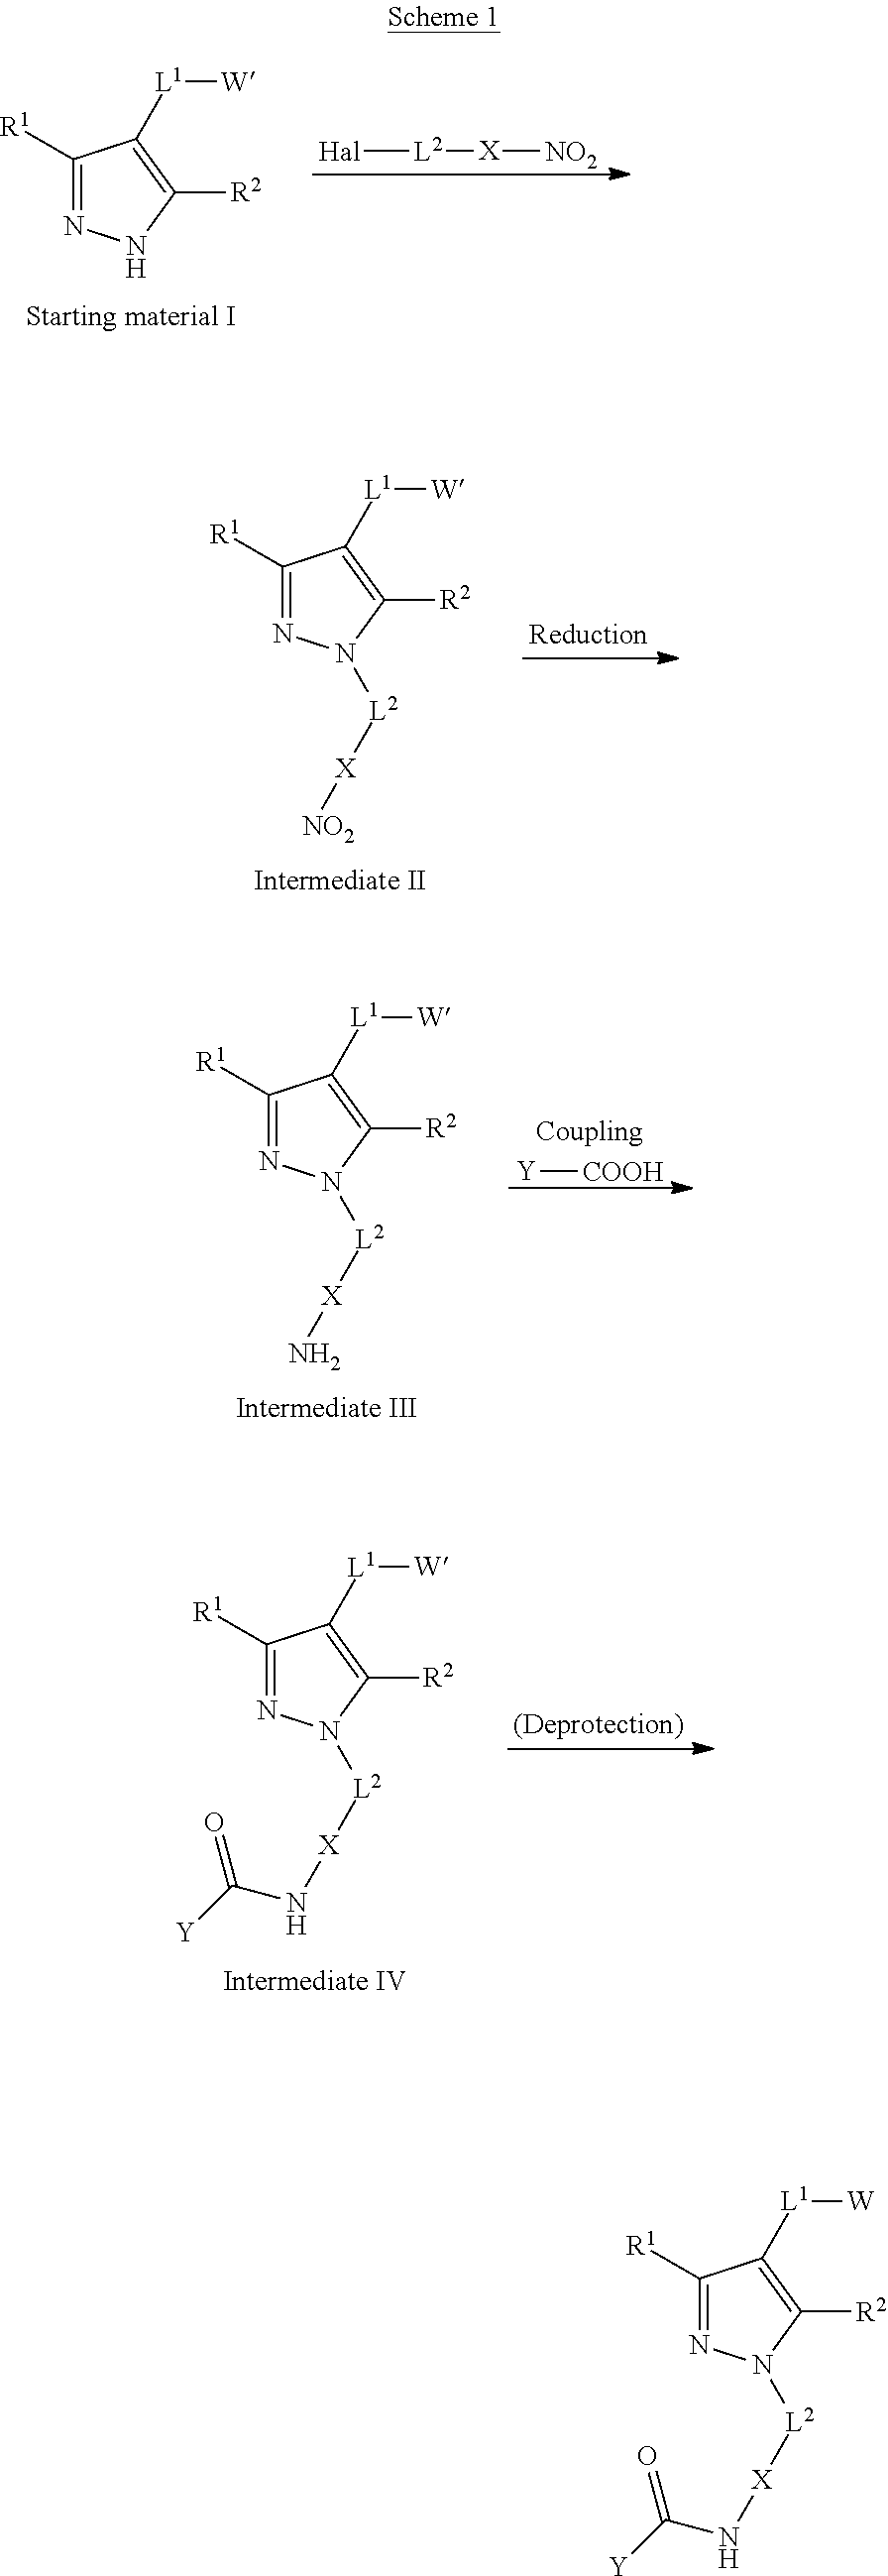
[Hal][L2][X][NO2].C1([R1])=NNC([R2])=C1[L1][W].C1([R1])=NN([L2][X][NO2])C([R2])=C1[L1][W].[Y][COOH].C1([R1])=NN([L2][X]N)C([R2])=C1[L1][W].C1([R1])=NN([L2][X]NC([Y])=O)C([R2])=C1[L1][W].C1([R1])=NN([L2][X]NC([Y])=O)C([R2])=C1[L1][W]
